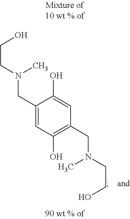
C1(CN(CCO)C)=CC(O)=C(CN(CCO)C)C=C1O
